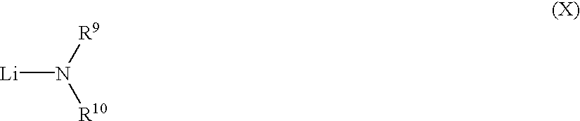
[Li]N([R9])[R10]
